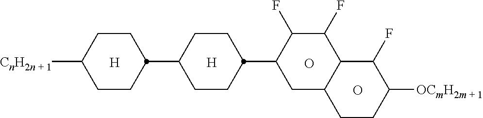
[H].O.O.C1CC(C2CCC(C3CC4C(C(F)C3F)C(F)C([OCmH2m + 1])CC4)CC2)CCC1[CnH2n + 1].[H]
